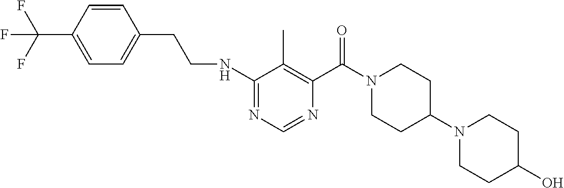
N1=C(NCCC2=CC=C(C(F)(F)F)C=C2)C(C)=C(C(N2CCC(N3CCC(O)CC3)CC2)=O)N=C1
